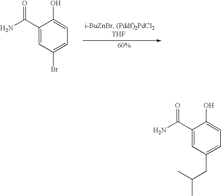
C1(C(N)=O)=CC(Br)=CC=C1O.C1(C(N)=O)=CC(CC(C)C)=CC=C1O
